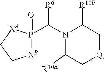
N1(C(P2(=O)[XB]CC[XA]2)[R6])C([R10a])C[Q]CC1[R10b]
